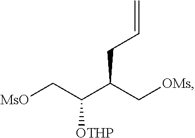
[MsO]CC(C(C[OMs])CC=C)[OTHP]
